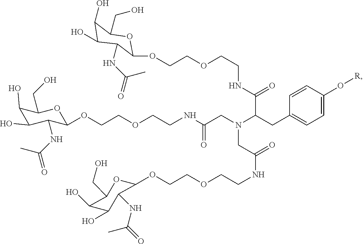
C1(O)C(O)C(NC(=O)C)C(OCCOCCNC(=O)C(N(CC(NCCOCCOC2OC(CO)C(O)C(O)C2NC(=O)C)=O)CC(NCCOCCOC2C(NC(=O)C)C(O)C(O)C(CO)O2)=O)CC2=CC=C(O[R])C=C2)OC1CO
